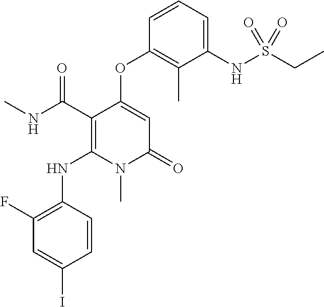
C1(F)=C(NC2=C(C(NC)=O)C(OC3=C(C)C(NS(CC)(=O)=O)=CC=C3)=CC(=O)N2C)C=CC(I)=C1
